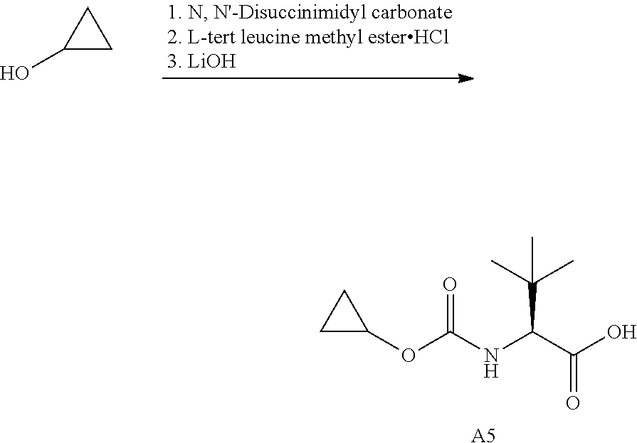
C(NC(C(O)=O)C(C)(C)C)(OC1CC1)=O.[A5].C1C(O)C1
